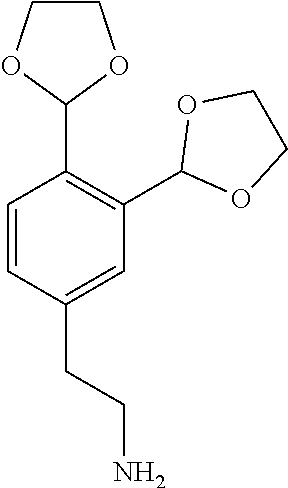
C1=CC(CCN)=CC(C2OCCO2)=C1C1OCCO1
